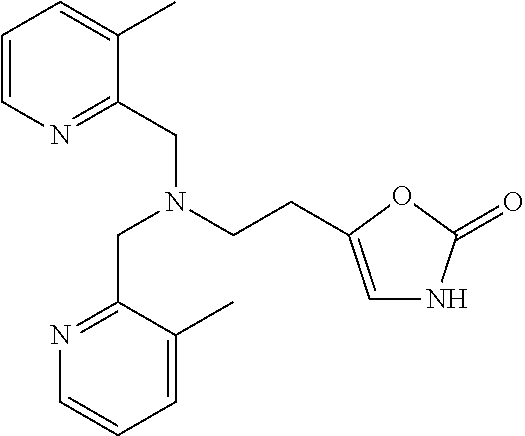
C1=CN=C(CN(CCC2=CNC(=O)O2)CC2=NC=CC=C2C)C(C)=C1
